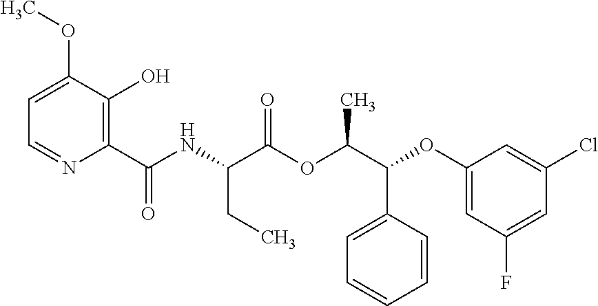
C(C(C(=O)OC(C(C1=CC=CC=C1)OC1=CC(F)=CC(Cl)=C1)C)NC(C1=C(O)C(OC)=CC=N1)=O)C
